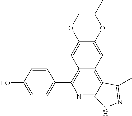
C1=C(O)C=CC(C2=C3C(=C4C(=N2)NN=C4C)C=C(OCC)C(OC)=C3)=C1
